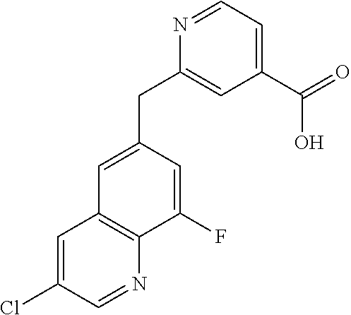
N1=CC=C(C(=O)O)C=C1CC1=CC2=C(C(F)=C1)N=CC(Cl)=C2
